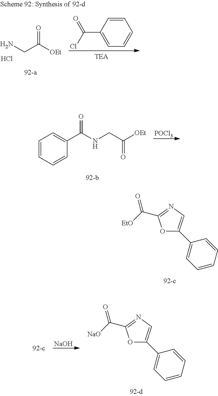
O=C([OEt])CN.Cl.C1(C(Cl)=O)=CC=CC=C1.C1=CC=CC(C(NCC([OEt])=O)=O)=C1.[POCl3].O1C(C2=CC=CC=C2)=CN=C1C([EtO])=O.O1C(C2=CC=CC=C2)=CN=C1C([NaO])=O.[NaOH]
